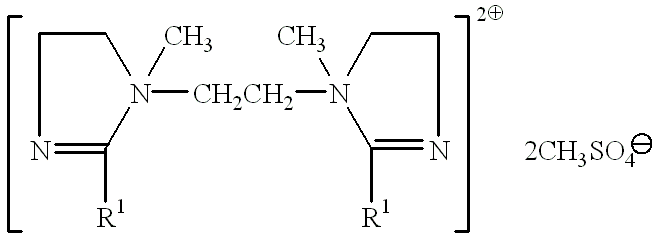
N1([CH2CH2]N2(C)CCN=C2[R1])(C)CCN=C1[R1].[2CH3SO4]
